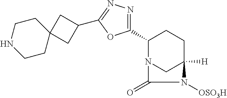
C1(C2=NN=C(C3CC4(C3)CCNCC4)O2)N2CC([H])(CC1)N([OSO3H])C2=O
